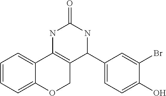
C1=CC=C2C(=C1)C1=C(CO2)C(C2=CC=C(O)C(Br)=C2)NC(=O)N1
